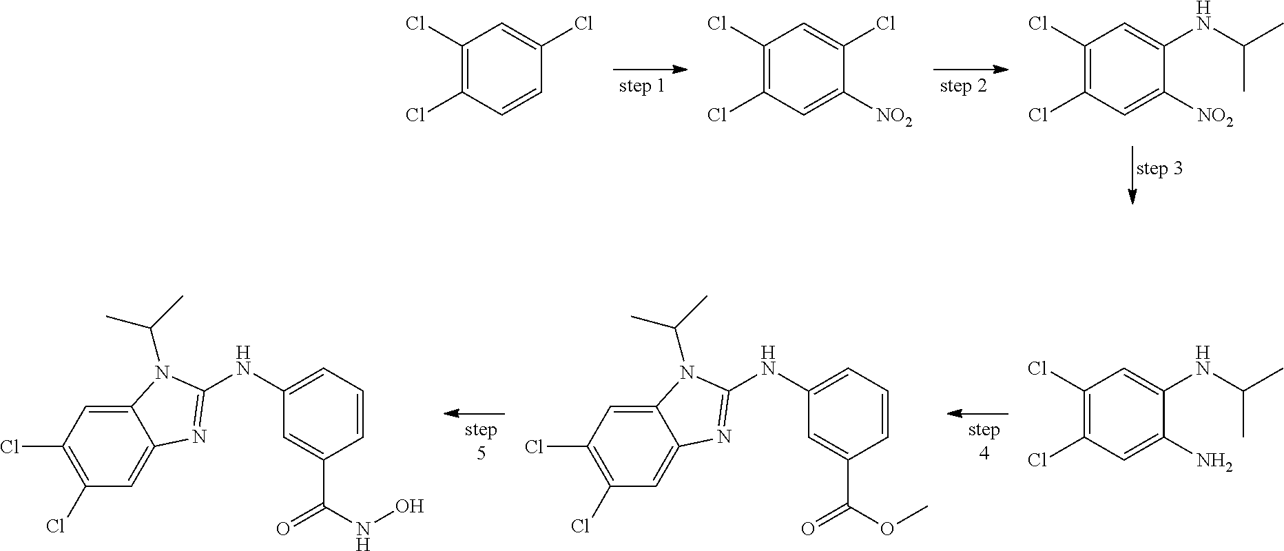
C1(Cl)=C(Cl)C=C2C(=C1)N=C(NC1=CC=CC(C(NO)=O)=C1)N2C(C)C.C1(Cl)=C(Cl)C=C2C(=C1)N=C(NC1=CC=CC(C(OC)=O)=C1)N2C(C)C.C1(Cl)=C(Cl)C=C(N)C(NC(C)C)=C1.C1(Cl)=C(Cl)C=CC(Cl)=C1.C1(Cl)=C(Cl)C=C([NO2])C(Cl)=C1.C1(Cl)=C(Cl)C=C([NO2])C(NC(C)C)=C1
